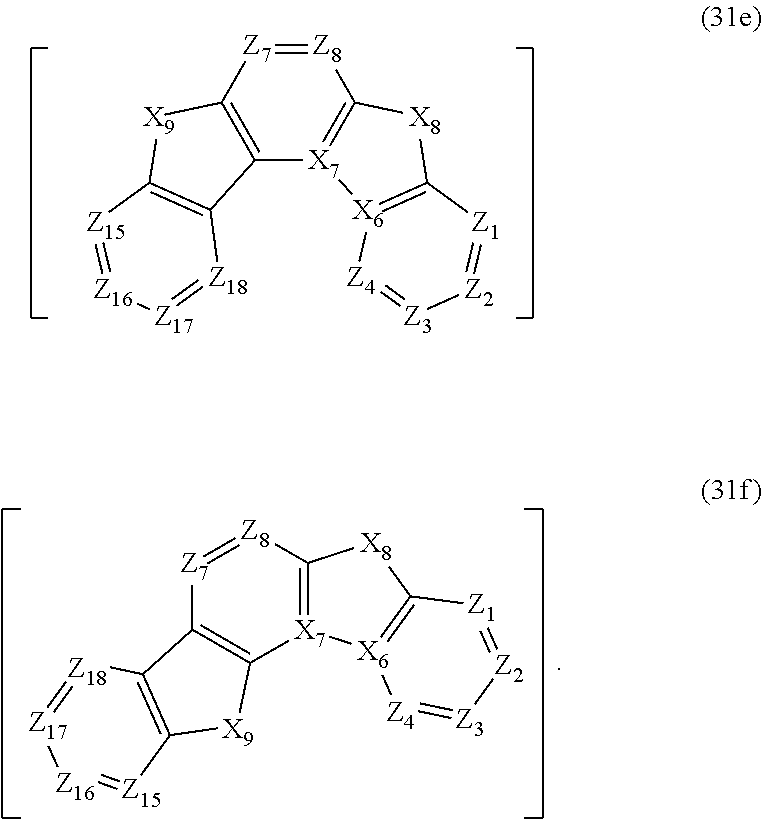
C12=C([X7]3=C([Z8]=[Z7]1)[X8]C1=[X6]3[Z4]=[Z3][Z2]=[Z1]1)C1=C([X9]2)[Z15]=[Z16][Z17]=[Z18]1.C12=C([X7]3=C([Z8]=[Z7]1)[X8]C1=[X6]3[Z4]=[Z3][Z2]=[Z1]1)[X9]C1=C2[Z18]=[Z17][Z16]=[Z15]1
